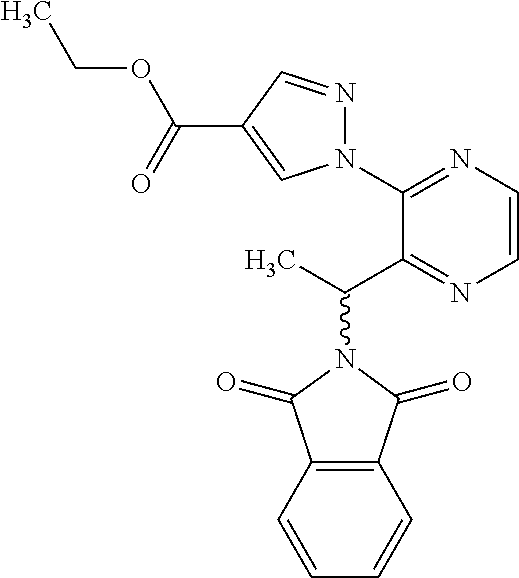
N1(C(C)C2=NC=CN=C2N2N=CC(C(=O)OCC)=C2)C(=O)C2=C(C1=O)C=CC=C2
